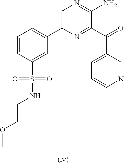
C1=CC(S(NCCOC)(=O)=O)=CC(C2=CN=C(N)C(C(=O)C3=CC=CN=C3)=N2)=C1
